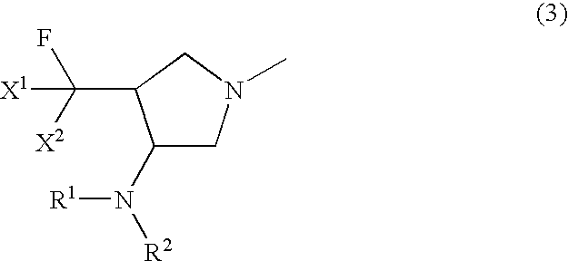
CN1CC(N([R1])[R2])C(C(F)([X2])[X1])C1
